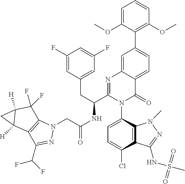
C1=C(Cl)C2=C(C(N3C(=O)C4=CC=C(C5=C(OC)C=CC=C5OC)C=C4N=C3C(CC3=CC(F)=CC(F)=C3)NC(CN3C4=C(C(C(F)F)=N3)C3([H])C([H])(C4(F)F)C3)=O)=C1)N(C)N=C2NS(C)(=O)=O
